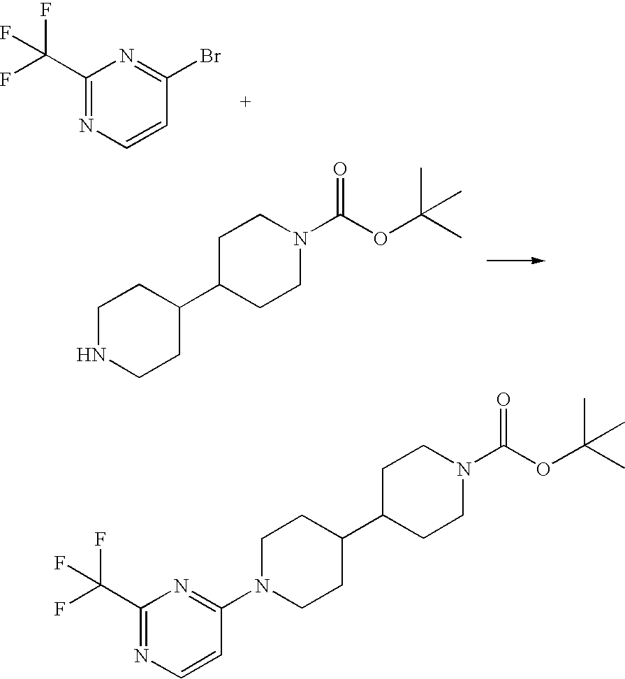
C1(C(F)(F)F)=NC=CC(Br)=N1.C1NCCC(C2CCN(C(OC(C)(C)C)=O)CC2)C1.C1CC(C2CCN(C(OC(C)(C)C)=O)CC2)CCN1C1=NC(C(F)(F)F)=NC=C1
